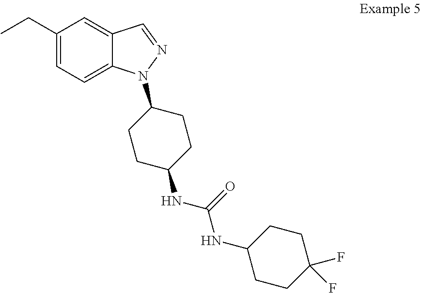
C1(CC)=CC=C2C(=C1)C=NN2C1CCC(NC(=O)NC2CCC(F)(F)CC2)CC1
